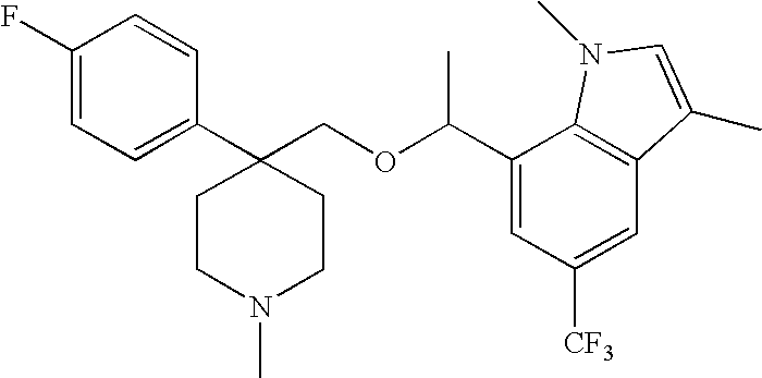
C1(C2(COC(C3=CC([CF3])=CC4=C3N(C)C=C4C)C)CCN(C)CC2)=CC=C(F)C=C1
